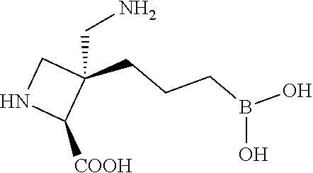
C1(CCCB(O)O)(CN)CNC1[COOH]
